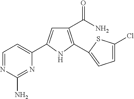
C1(C(=O)N)=C(C2=CC=C(Cl)S2)NC(C2=CC=NC(N)=N2)=C1
